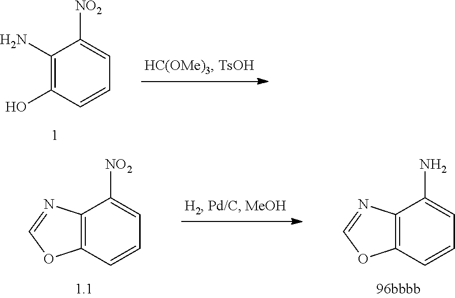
C1(N)=C(O)C=CC=C1[NO2].C12=C(C=CC=C1[NO2])OC=N2.C12=C(C=CC=C1N)OC=N2
